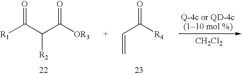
[CH2Cl2].O=C(C(C([OR3])=O)[R2])[R1].C(C([R4])=O)=C
